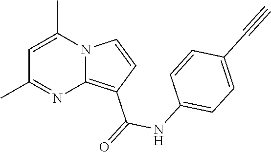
C1=C(C)N2C(=C(C(=O)NC3=CC=C(C#C)C=C3)C=C2)N=C1C
